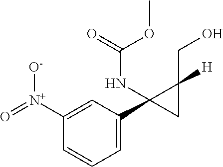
C1([N+](=O)[O-])=CC(C2(NC(OC)=O)CC2([H])CO)=CC=C1
